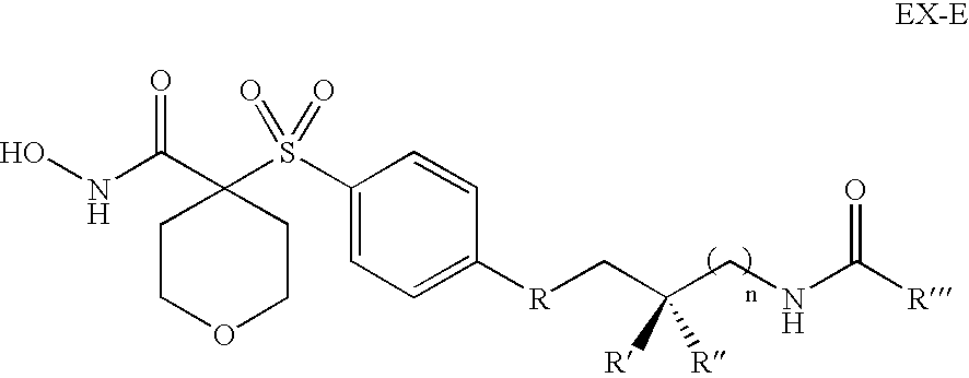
C1COCCC1(C(NO)=O)S(C1=CC=C([R]CC(CNC([R])=O)([R])[R])C=C1)(=O)=O
